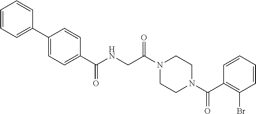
C1=CC=C(C2=CC=C(C(NCC(=O)N3CCN(C(=O)C4=C(Br)C=CC=C4)CC3)=O)C=C2)C=C1
